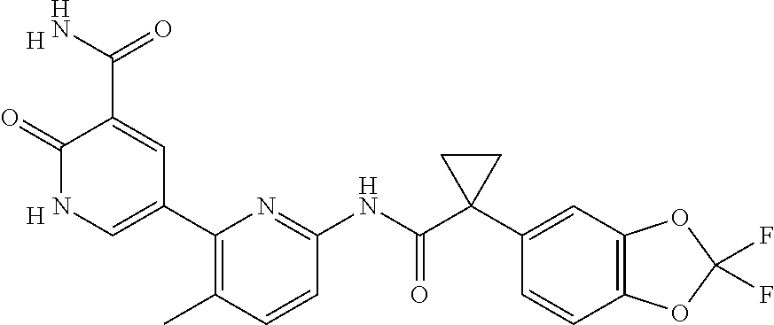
C1(=O)NC=C(C2=C(C)C=CC(NC(C3(C4=CC5=C(C=C4)OC(F)(F)O5)CC3)=O)=N2)C=C1C(N)=O.[H].[H]
